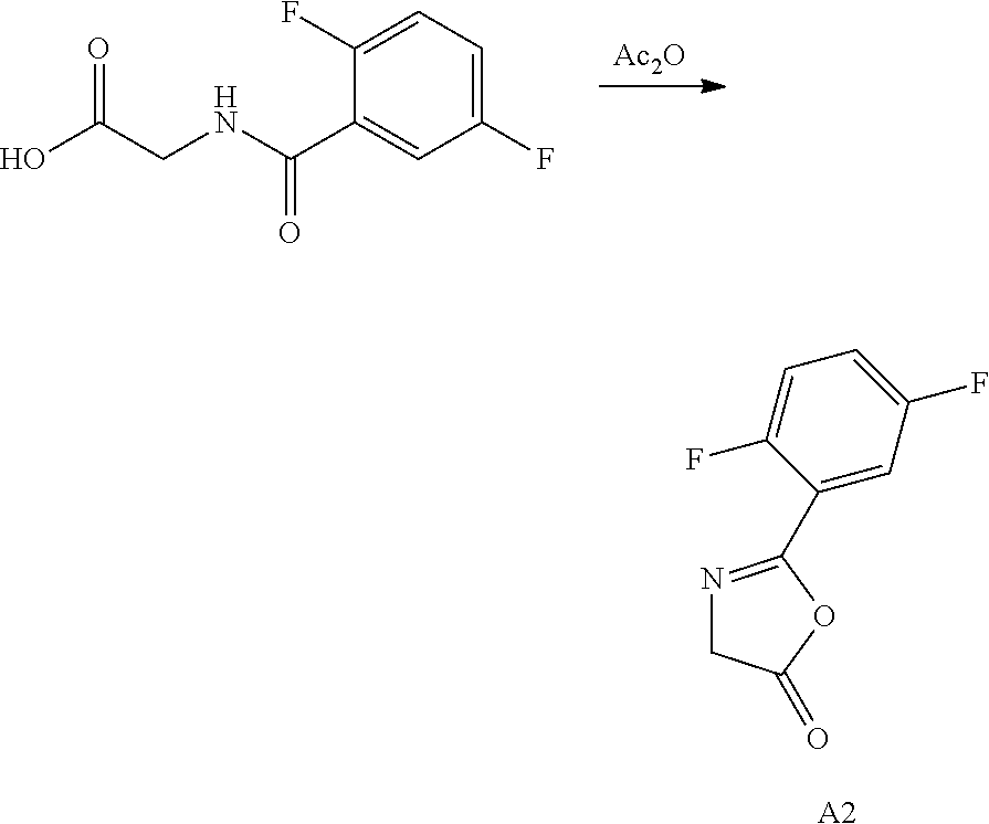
OC(CNC(C1=CC(F)=CC=C1F)=O)=O.[Ac2O].N1=C(C2=CC(F)=CC=C2F)OC(=O)C1.[A2]
